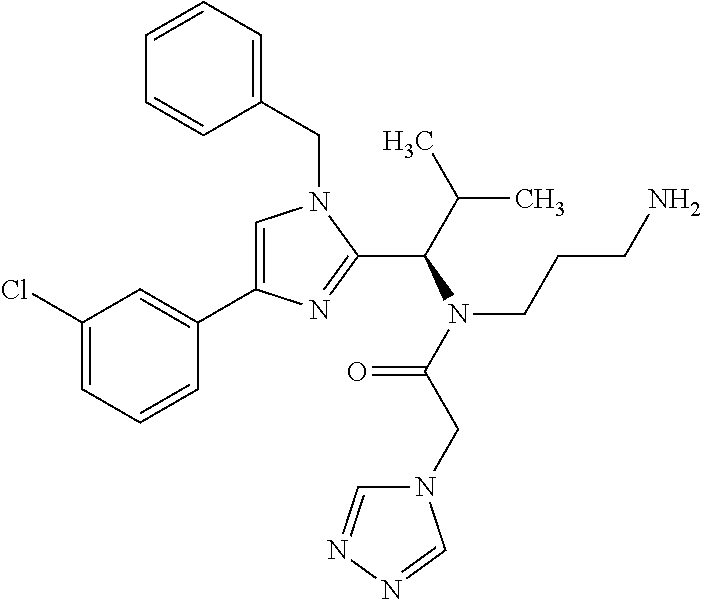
C1=C(C2=CC(Cl)=CC=C2)N=C(C(C(C)C)N(C(CN2C=NN=C2)=O)CCCN)N1CC1=CC=CC=C1
